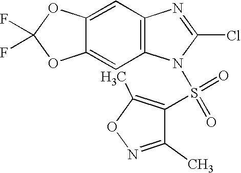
C12=CC3=C(C=C1OC(F)(F)O2)N=C(Cl)N3S(=O)(=O)C1=C(C)ON=C1C
